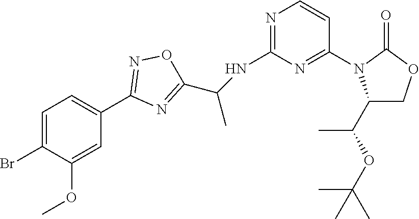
C1(NC(C2=NC(C3=CC=C(Br)C(OC)=C3)=NO2)C)=NC=CC(N2C(C(C)OC(C)(C)C)COC2=O)=N1
